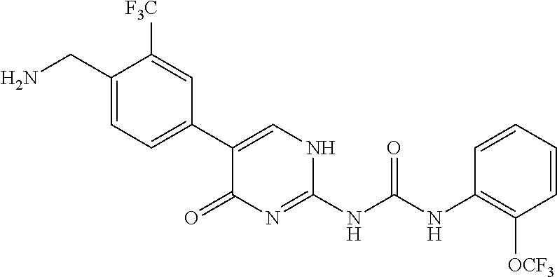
NCC1=CC=C(C2=CNC(NC(NC3=C([OCF3])C=CC=C3)=O)=NC2=O)C=C1[F3C]
